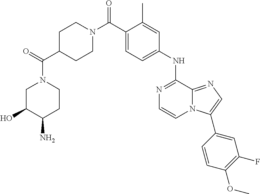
C1(C)=CC(NC2=NC=CN3C2=NC=C3C2=CC(F)=C(OC)C=C2)=CC=C1C(N1CCC(C(=O)N2CC(O)C(N)CC2)CC1)=O
